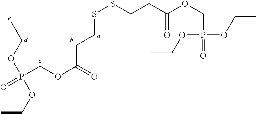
S(SCCC(OCP(OCC)(OCC)=O)=O)CCC(OCP(=O)(OCC)OCC)=O
